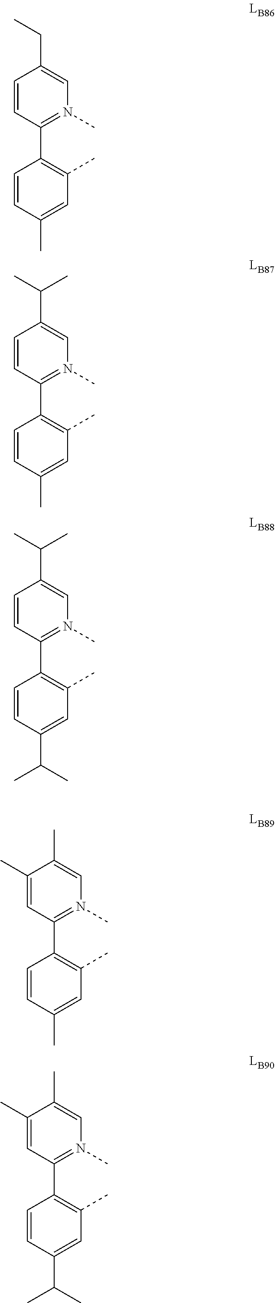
C1=CC(C2=C(C)C=C(C)C=C2)=N(C)C=C1CC.C1=CC(C2=C(C)C=C(C)C=C2)=N(C)C=C1C(C)C.C1=CC(C2=C(C)C=C(C(C)C)C=C2)=N(C)C=C1C(C)C.C1(C)=CC(C2=C(C)C=C(C)C=C2)=N(C)C=C1C.C1(C)=CC(C2=C(C)C=C(C(C)C)C=C2)=N(C)C=C1C
